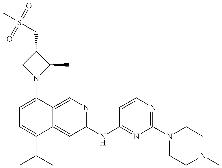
C1=C(N2C(C)C(CS(C)(=O)=O)C2)C2=CN=C(NC3=NC(N4CCN(C)CC4)=NC=C3)C=C2C(C(C)C)=C1
